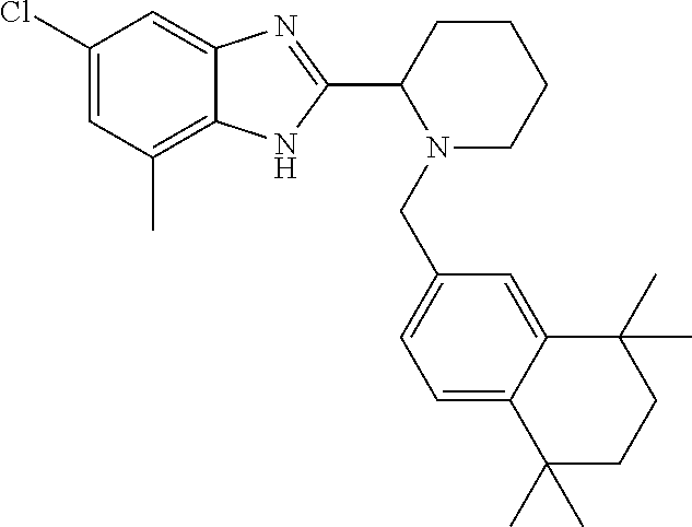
C1(Cl)=CC(C)=C2C(=C1)N=C(C1N(CC3=CC=C4C(=C3)C(C)(C)CCC4(C)C)CCCC1)N2
